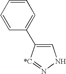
C1=C(C2=CC=CC=C2)[*C]=NN1
